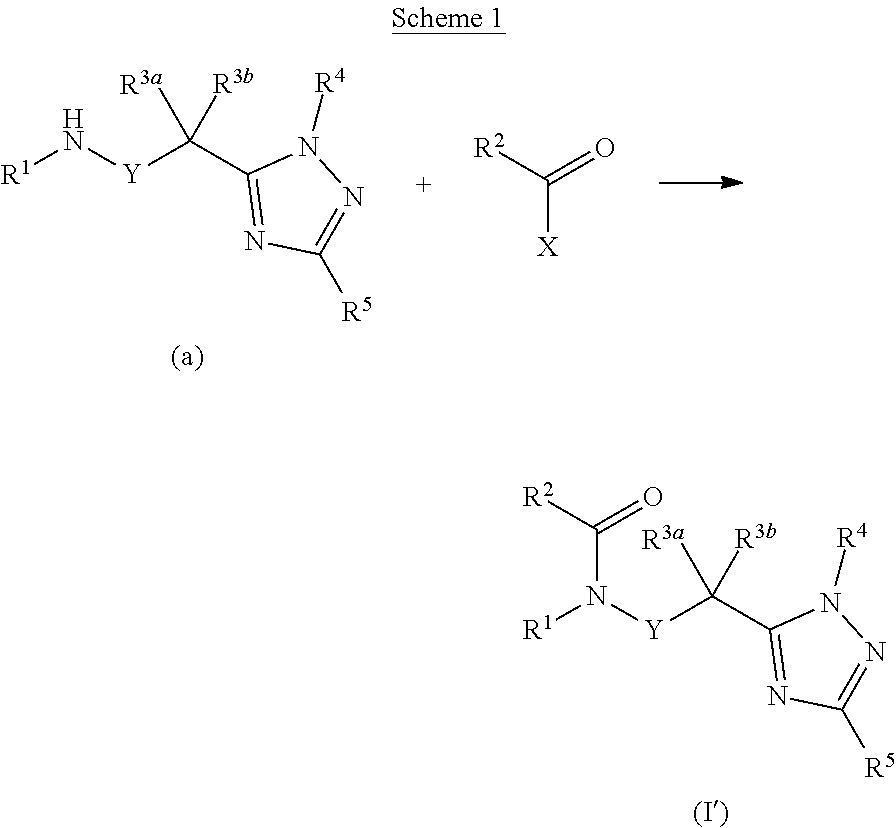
[R1]N([Y]C(C1=NC([R5])=NN1[R4])([R3a])[R3b])C([R2])=O.[R1]N[Y]C(C1=NC([R5])=NN1[R4])([R3a])[R3b].[R2]C(=O)[X]
